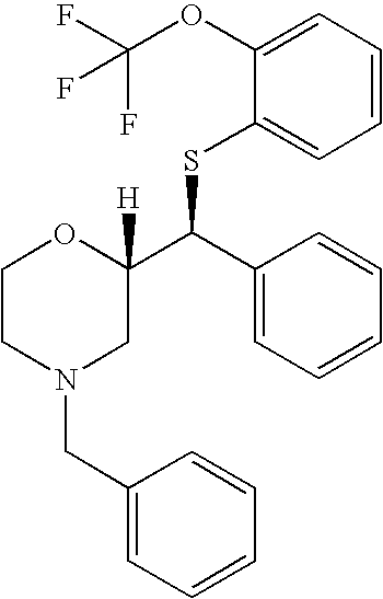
C1CN(CC2=CC=CC=C2)CC(C(SC2=CC=CC=C2OC(F)(F)F)C2=CC=CC=C2)([H])O1
